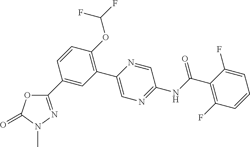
C1(C2=CC(C3=CN=C(NC(C4=C(F)C=CC=C4F)=O)C=N3)=C(OC(F)F)C=C2)=NN(C)C(=O)O1
